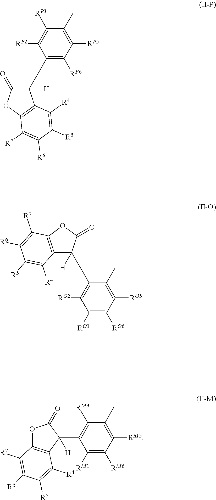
C1([RP5])=C(C)C([RP3])=C([RP2])C(C2([H])C(=O)OC3=C2C([R4])=C([R5])C([R6])=C3[R7])=C1[RP6].C1([RO5])=C(C)C(C2([H])C3=C(OC2=O)C([R7])=C([R6])C([R5])=C3[R4])=C([RO2])C([RO1])=C1[RO6].C1([RM5])=C(C)C([RM3])=C(C2([H])C(=O)OC3=C2C([R4])=C([R5])C([R6])=C3[R7])C([RM1])=C1[RM6]
